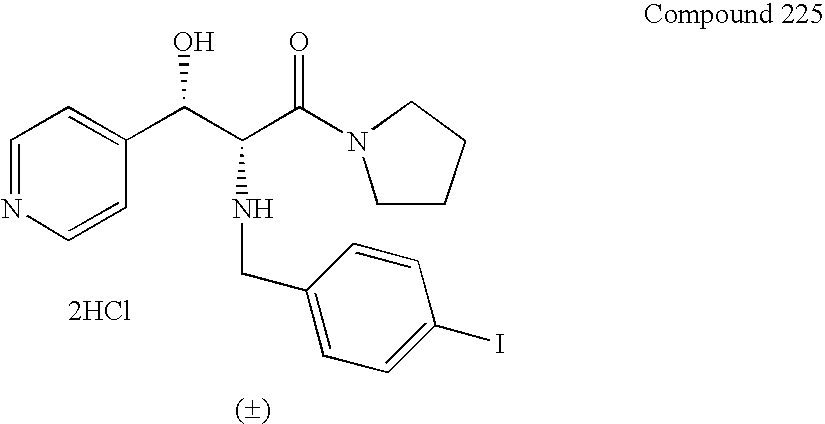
C1=CC(C(C(C(N2CCCC2)=O)NCC2=CC=C(I)C=C2)O)=CC=N1.[2HCl]
